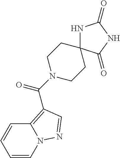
C(N1CCC2(CC1)NC(=O)NC2=O)(=O)C1=C2N(C=CC=C2)N=C1
